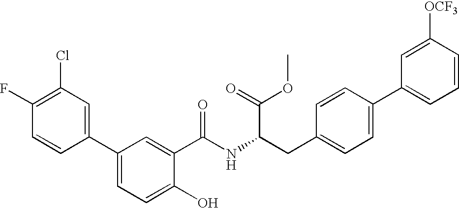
C1=CC(C2=CC=C(O)C(C(=O)NC(CC3=CC=C(C4=CC=CC([OCF3])=C4)C=C3)C(OC)=O)=C2)=CC(Cl)=C1F
